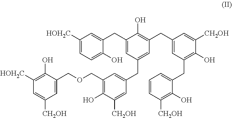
C1([HOH2C])=C(O)C(COCC2=C(O)C([CH2OH])=CC(CC3=CC(CC4=CC(CC5=CC=CC([CH2OH])=C5O)=C(O)C([CH2OH])=C4)=C(O)C(CC4=CC([HOH2C])=CC=C4O)=C3)=C2)=CC([CH2OH])=C1
